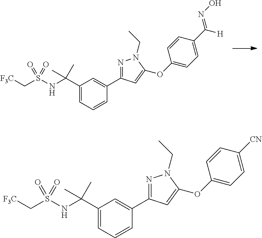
C1=C(C(NS(C[F3C])(=O)=O)(C)C)C=C(C2=NN(CC)C(OC3=CC=C(C([H])=NO)C=C3)=C2)C=C1.C1=C(C(NS(C[F3C])(=O)=O)(C)C)C=C(C2=NN(CC)C(OC3=CC=C([CN])C=C3)=C2)C=C1
